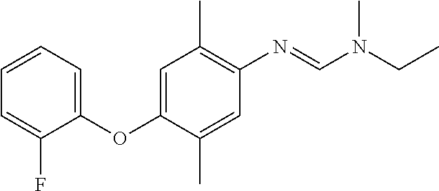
C1=CC=C(OC2=CC(C)=C(N=CN(CC)C)C=C2C)C(F)=C1
